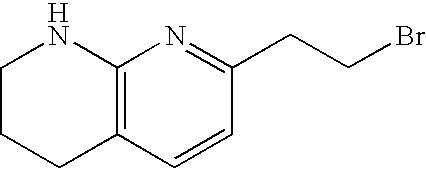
C1CCC2=C(N1)N=C(CCBr)C=C2
